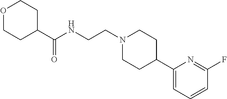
C(NCCN1CCC(C2=CC=CC(F)=N2)CC1)(=O)C1CCOCC1
